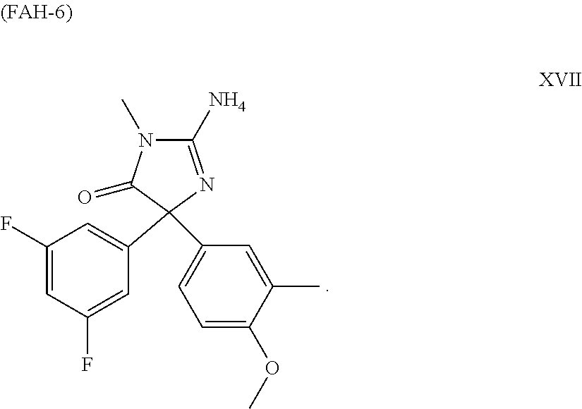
C1(F)=CC(F)=CC(C2(C3=CC=C(OC)C(C)=C3)C(=O)N(C)C(N)=N2)=C1
